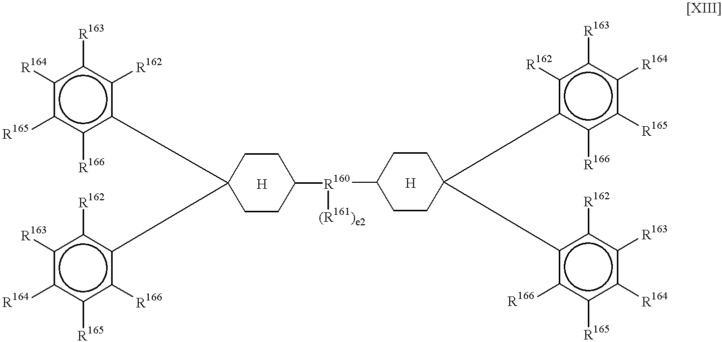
c1([R164])c([R165])c([R166])c(C2(c3c([R166])c([R165])c([R164])c([R163])c3[R162])CCC([R160](C3CCC(c4c([R162])c([R163])c([R164])c([R165])c4[R166])(c4c([R166])c([R165])c([R164])c([R163])c4[R162])CC3)[(R161)e2])CC2)c([R162])c1[R163].[H].[H]
